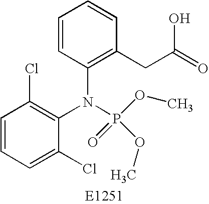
C1=CC=C(Cl)C(N(C2=C(CC(=O)O)C=CC=C2)P(=O)(OC)OC)=C1Cl
